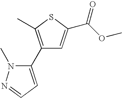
CC1=C(C2=CC=NN2C)C=C(C(OC)=O)S1
